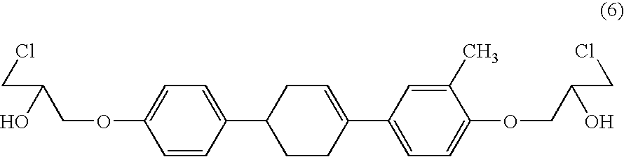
C1=CC(OCC(O)CCl)=CC=C1C1CCC(C2=CC=C(OCC(O)CCl)C(C)=C2)=CC1
